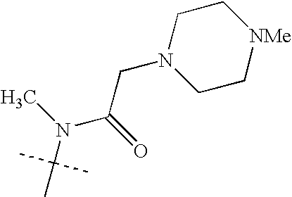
C1CN(CC(=O)N(C)C(C)(C)C)CC[NMe]1
